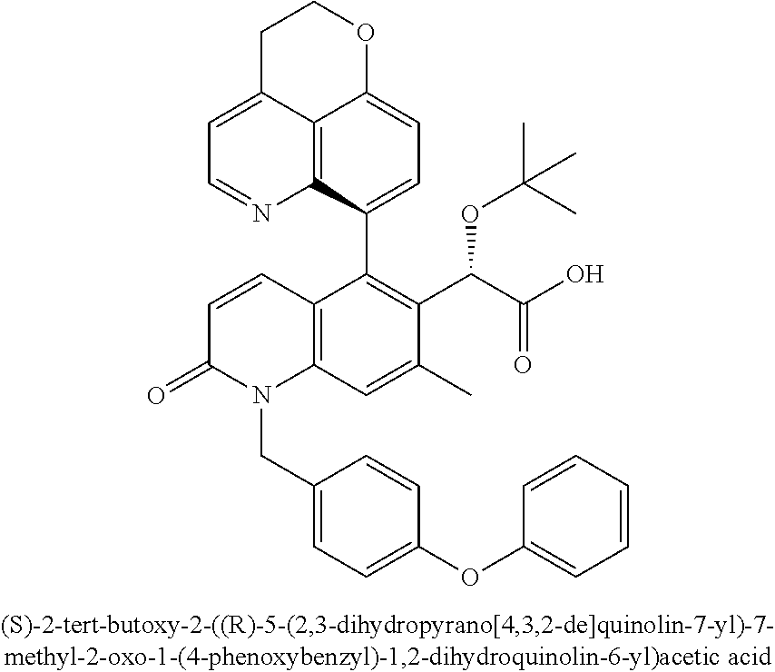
C1C2=CC=NC3=C2C(=CC=C3C2=C(C(C(=O)O)OC(C)(C)C)C(C)=CC3=C2C=CC(=O)N3CC2=CC=C(OC3=CC=CC=C3)C=C2)OC1
